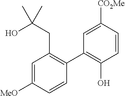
C1=C([MeO])C=CC(C2=C(O)C=CC([CO2Me])=C2)=C1CC(C)(O)C
